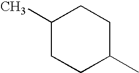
C1(C)CCC(C)CC1
